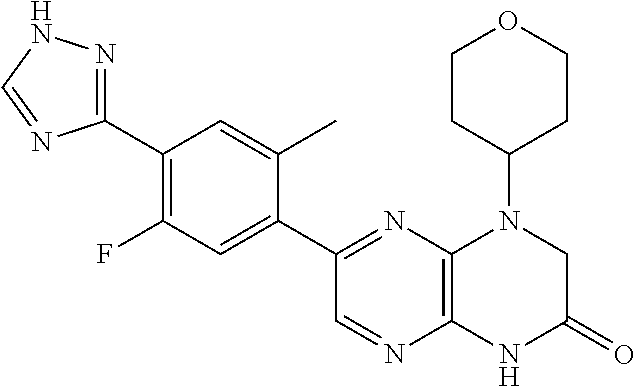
C12=C(N=C(C3=CC(F)=C(C4=NNC=N4)C=C3C)C=N1)N(C1CCOCC1)CC(=O)N2
